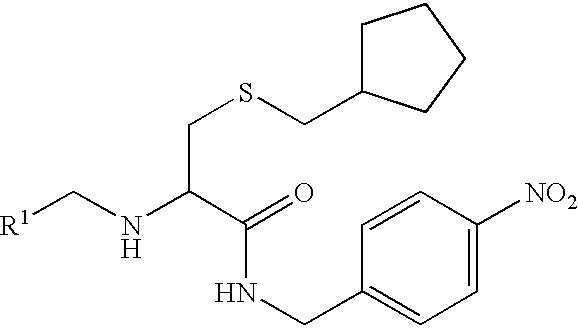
C(NC(C(=O)NCC1=CC=C([NO2])C=C1)CSCC1CCCC1)[R1]
